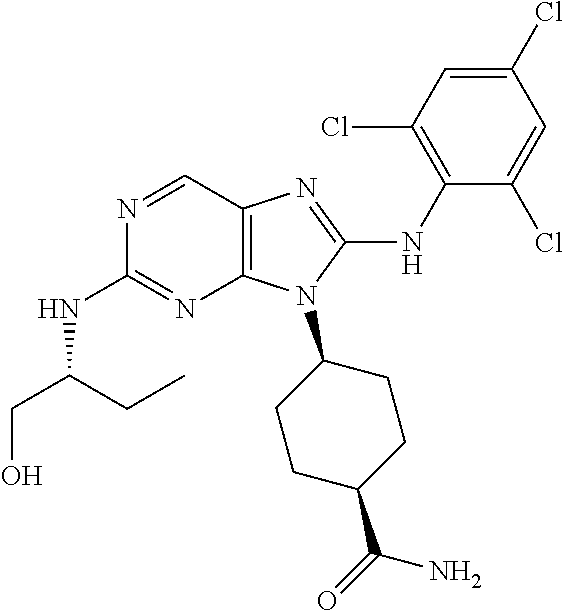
N1=CC2=C(N=C1NC(CO)CC)N(C1CCC(C(=O)N)CC1)C(NC1=C(Cl)C=C(Cl)C=C1Cl)=N2
